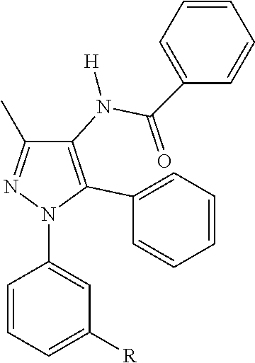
C1=CC=C([R])C=C1N1N=C(C)C(N(C(=O)C2=CC=CC=C2)[H])=C1C1=CC=CC=C1
